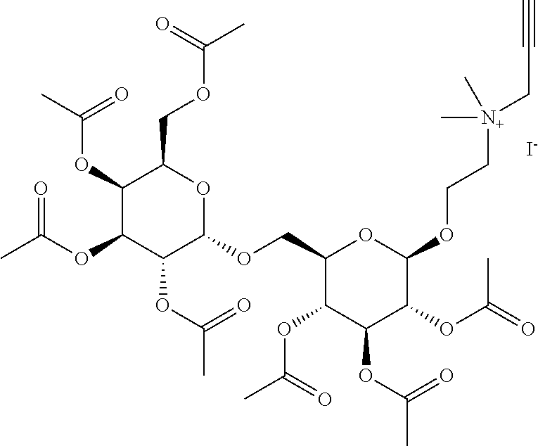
C1(OC(C)=O)C(OC(C)=O)C(OC(=O)C)C(OCC2C(OC(=O)C)C(OC(=O)C)C(OC(C)=O)C(OCC[N+](C)(C)CC#C)O2)OC1COC(=O)C.[I-]
